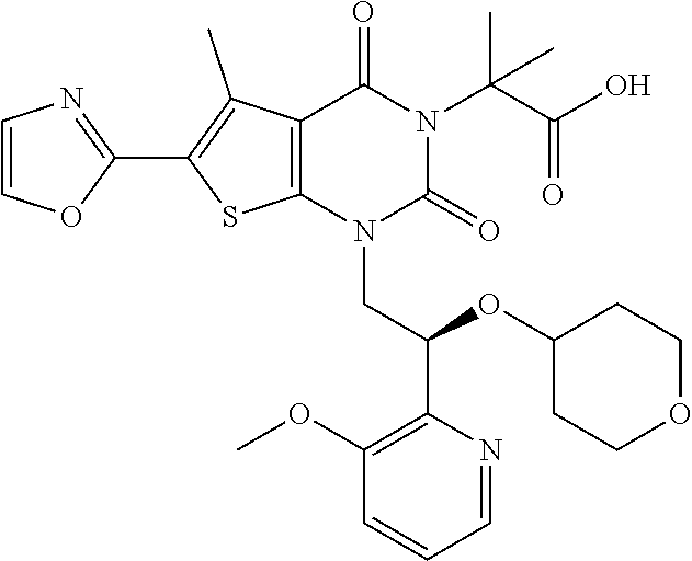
C12=C(N(CC(C3=C(OC)C=CC=N3)OC3CCOCC3)C(=O)N(C(C(O)=O)(C)C)C1=O)SC(C1=NC=CO1)=C2C
